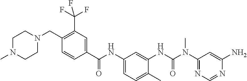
C1(CN2CCN(C)CC2)=C(C(F)(F)F)C=C(C(NC2=CC=C(C)C(NC(N(C3=NC=NC(N)=C3)C)=O)=C2)=O)C=C1
